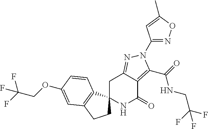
C1C2=NN(C3=NOC(C)=C3)C(C(=O)NCC(F)(F)F)=C2C(=O)NC12CCC1=C2C=CC(OCC(F)(F)F)=C1
